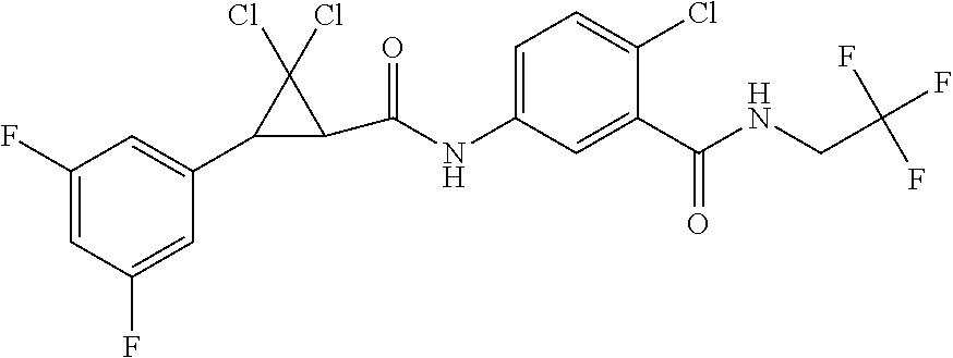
C1(F)=CC(F)=CC(C2C(C(=O)NC3=CC=C(Cl)C(C(=O)NCC(F)(F)F)=C3)C2(Cl)Cl)=C1
